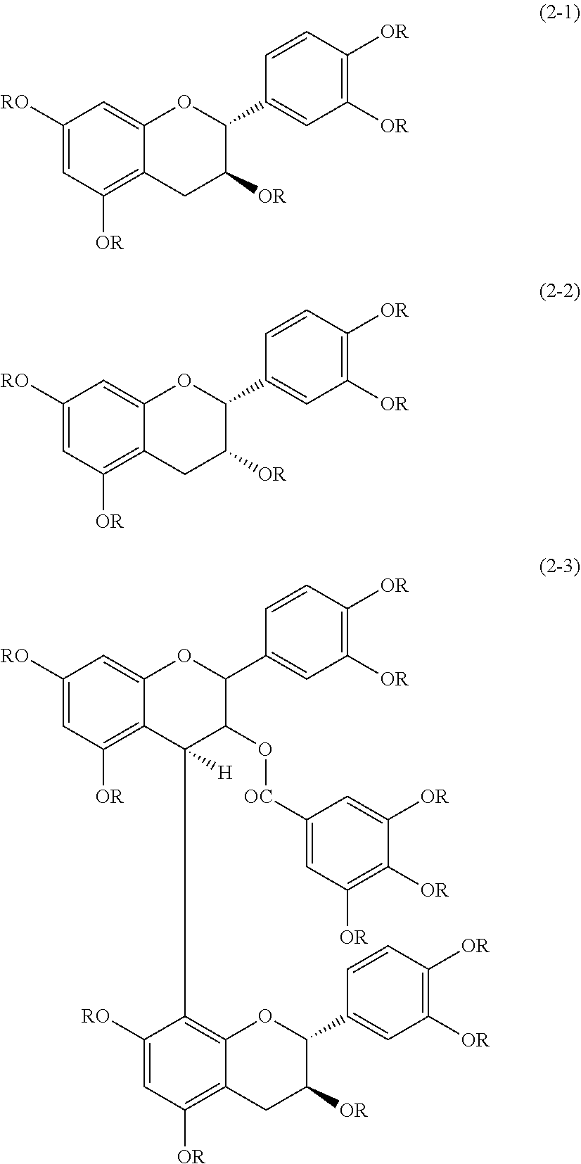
C1([RO])=CC([OR])=C2C(=C1)OC(C1=CC([OR])=C([OR])C=C1)C([OR])C2.C1([RO])=CC([OR])=C2C(=C1)OC(C1=CC([OR])=C([OR])C=C1)C([OR])C2.C1([RO])=CC([OR])=C2C(=C1)OC(C1=CC([OR])=C([OR])C=C1)C(O[OC]C1=CC([OR])=C([OR])C([OR])=C1)C2([H])C1=C2C(=C([OR])C=C1[RO])CC([OR])C(C1=CC([OR])=C([OR])C=C1)O2
